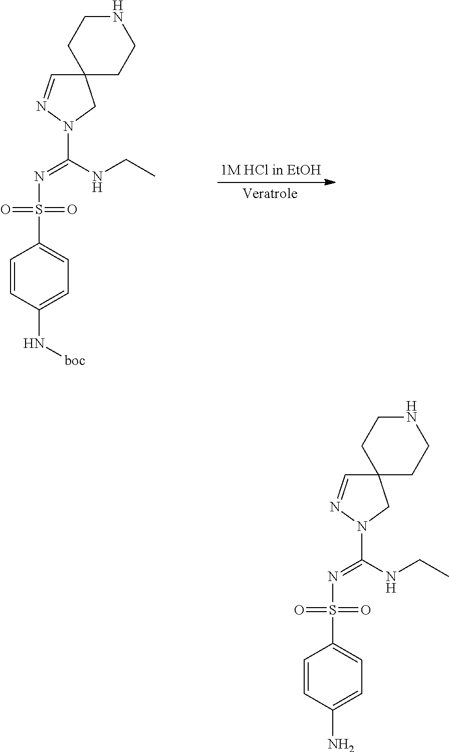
C1=CC(N[boc])=CC=C1S(N=C(N1N=CC2(C1)CCNCC2)NCC)(=O)=O.C1=CC(N)=CC=C1S(N=C(N1N=CC2(C1)CCNCC2)NCC)(=O)=O
